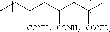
CCC(CC(CC([CONH2])C)[CONH2])[CONH2]
